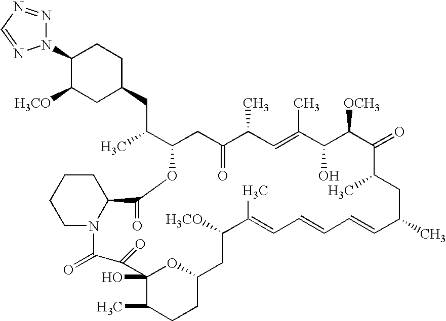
CC1CC(C)C=CC=CC=C(C)C([H3CO])CC2CCC(C)C(O)(O2)C(=O)C(=O)N2C(CCCC2)C(=O)OC(C(CC2CC([H3CO])C(N3N=NC=N3)CC2)C)CC(=O)C(C)C=C(C)C(O)C([OCH3])C1=O
